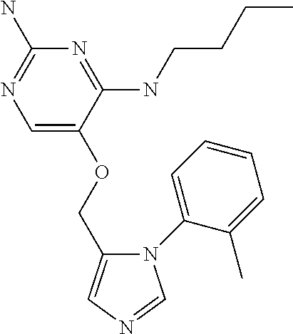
C1(COC2=CN=C(N)N=C2NCCCC)=CN=CN1C1=CC=CC=C1C
